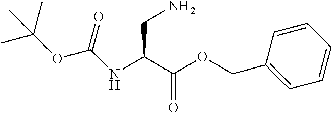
N(C(C(OCC1=CC=CC=C1)=O)CN)C(OC(C)(C)C)=O
